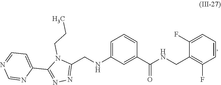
C1(F)=CC=CC(F)=C1CNC(C1=CC(NCC2=NN=C(C3=CC=NC=N3)N2CCC)=CC=C1)=O
